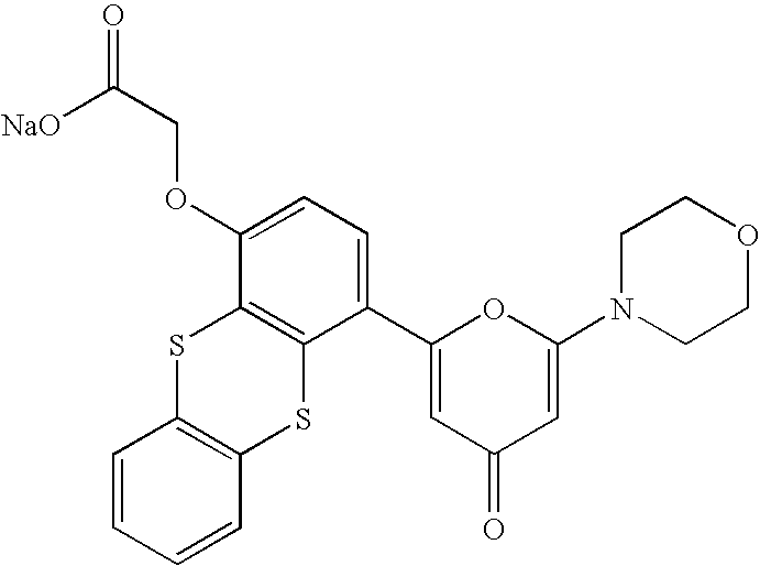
[NaO]C(=O)COC1=CC=C(C2=CC(=O)C=C(N3CCOCC3)O2)C2=C1SC1=C(S2)C=CC=C1
